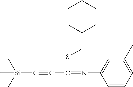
C[Si](C)(C)C#CC(SCC1CCCCC1)=NC1=CC(C)=CC=C1
